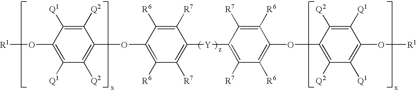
C1(O[R1])=C([Q1])C([Q2])=C(OC2=C([R6])C([R7])=C([Y]C3=C([R7])C([R6])=C(OC4=C([Q2])C([Q1])=C(O[R1])C([Q1])=C4[Q2])C([R6])=C3[R7])C([R7])=C2[R6])C([Q2])=C1[Q1]
